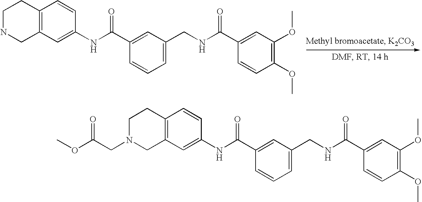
C1NCC2=C(C1)C=CC(NC(C1=CC(CNC(C3=CC(OC)=C(OC)C=C3)=O)=CC=C1)=O)=C2.C1N(CC(OC)=O)CC2=C(C1)C=CC(NC(C1=CC(CNC(C3=CC(OC)=C(OC)C=C3)=O)=CC=C1)=O)=C2
